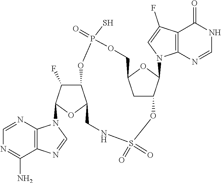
C1=NC2=C(C(N)=N1)N=CN2C1C(F)C2C(O1)CNS(=O)(=O)OC1CC(OC1N1C3=C(C(=O)NC=N3)C(F)=C1)COP(=O)(S)O2
